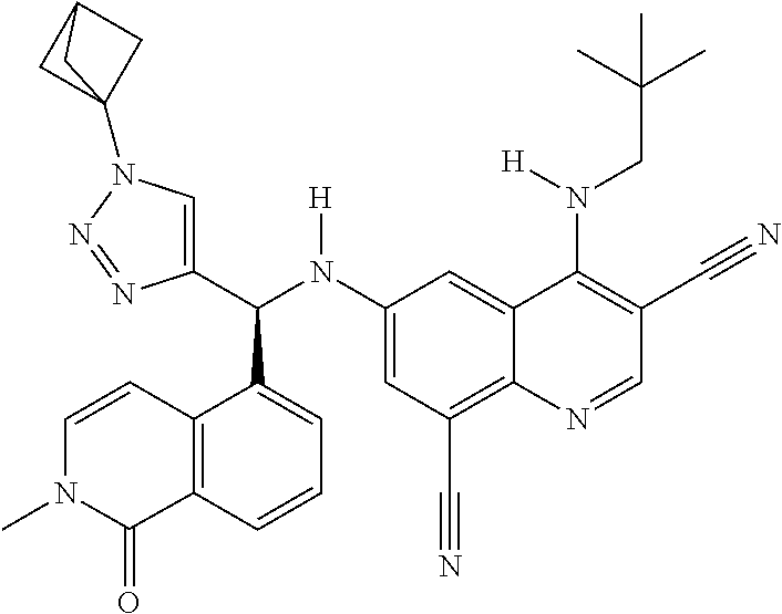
C1(N(C(C2=CN(C34CC(C3)C4)N=N2)C2=CC=CC3=C2C=CN(C)C3=O)[H])=CC(C#N)=C2C(=C1)C(N(CC(C)(C)C)[H])=C(C#N)C=N2
